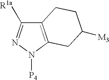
C12=C(N([P4])N=C1[R1a])CC([M3])CC2
